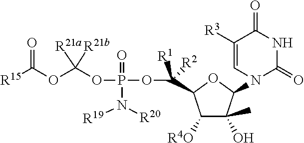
C1([R4O])C(O)(C)C(N2C(=O)NC(=O)C([R3])=C2)OC1C(OP(=O)(N([R19])[R20])OC(OC([R15])=O)([R21a])[R21b])([R1])[R2]
